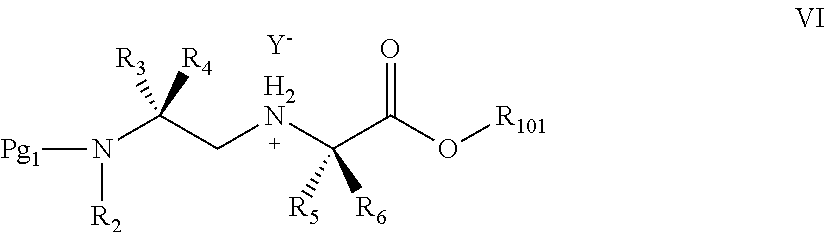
[Pg1]N([R2])C(C[H2N]C(C(O[R101])=O)([R5])[R6])([R3])[R4].[Y]
